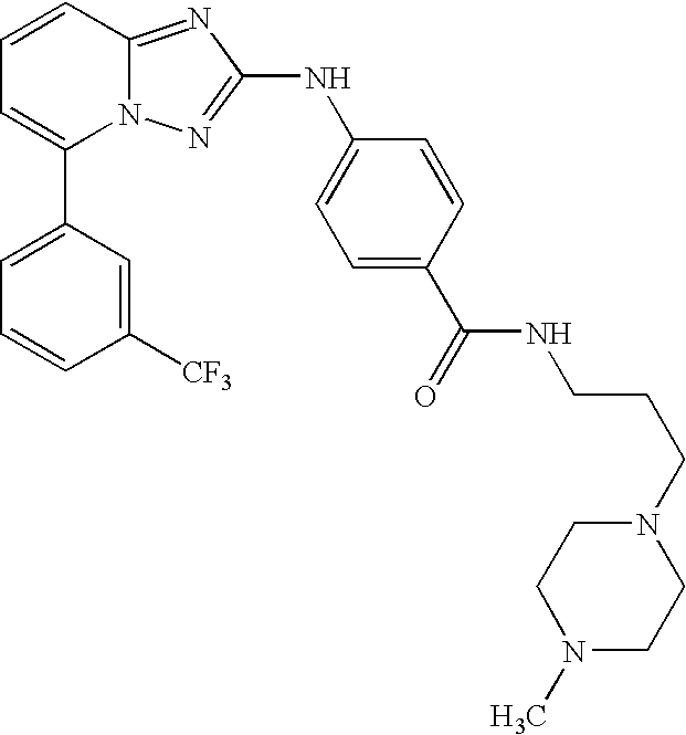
C1(C2=CC=CC3=NC(NC4=CC=C(C(=O)NCCCN5CCN(C)CC5)C=C4)=NN23)=CC=CC([CF3])=C1
